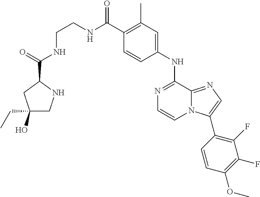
C1(C(NCCNC(C2CC(O)(CC)CN2)=O)=O)=C(C)C=C(NC2=NC=CN3C2=NC=C3C2=C(F)C(F)=C(OC)C=C2)C=C1
